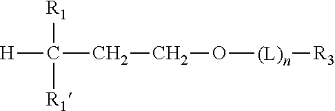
C(C([H])([R1])[R1])CO[(L)n][R3]
